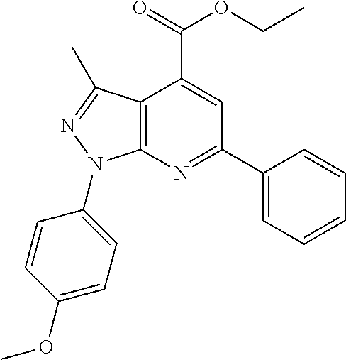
C12=C(N=C(C3=CC=CC=C3)C=C1C(=O)OCC)N(C1=CC=C(OC)C=C1)N=C2C
